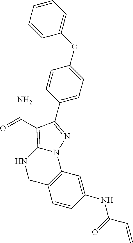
C1(C2=NN3C4=C(C=CC(NC(C=C)=O)=C4)CNC3=C2C(=O)N)=CC=C(OC2=CC=CC=C2)C=C1
